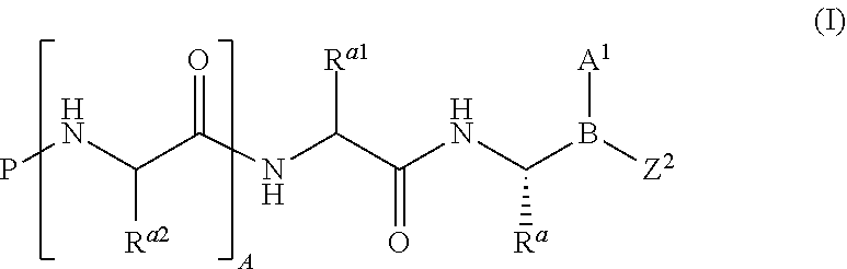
PNC(C(NC(C(NC(B([Z2])[A1])[Ra])=O)[Ra1])=O)[Ra2]
